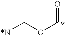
[*N]COC=O
